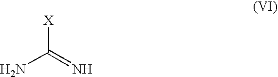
C([X])(N)=N
